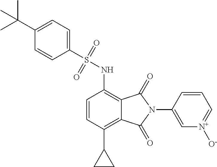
C1(S(NC2=C3C(=C(C4CC4)C=C2)C(=O)N(C2=C[N+]([O-])=CC=C2)C3=O)(=O)=O)=CC=C(C(C)(C)C)C=C1
